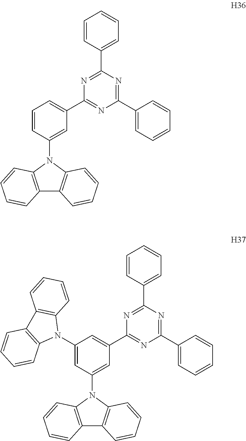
C12=C(N(C3=CC(C4=NC(C5=CC=CC=C5)=NC(C5=CC=CC=C5)=N4)=CC=C3)C3=C1C=CC=C3)C=CC=C2.C12=C(N(C3=CC(C4=NC(C5=CC=CC=C5)=NC(C5=CC=CC=C5)=N4)=CC(N4C5=C(C6=C4C=CC=C6)C=CC=C5)=C3)C3=C1C=CC=C3)C=CC=C2
